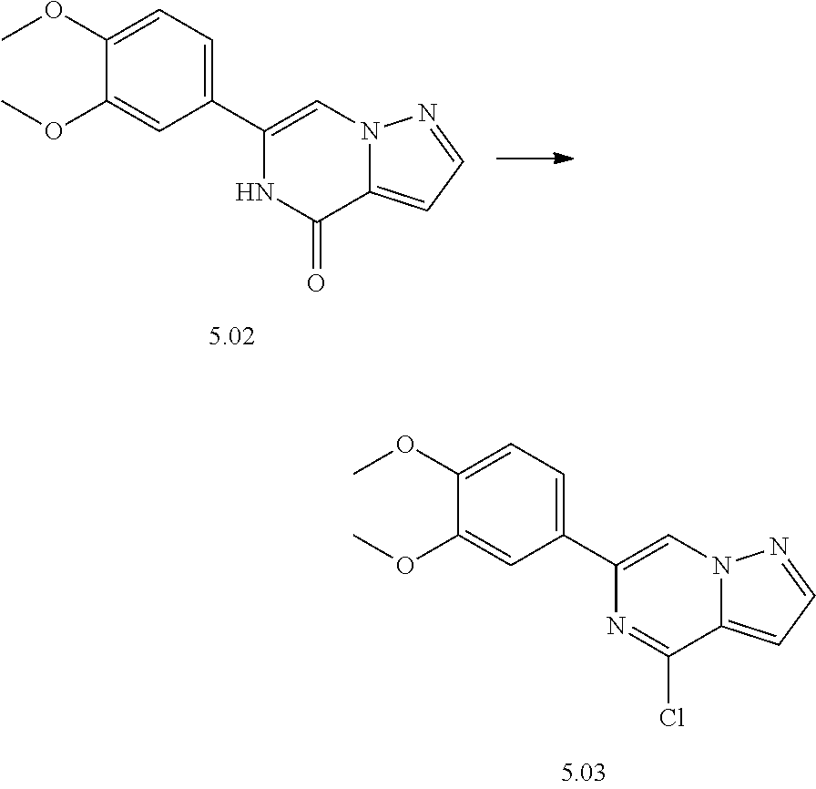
C1(C2=CC=C(OC)C(OC)=C2)=CN2C(=CC=N2)C(Cl)=N1.C1(C2=CC=C(OC)C(OC)=C2)=CN2C(=CC=N2)C(=O)N1
